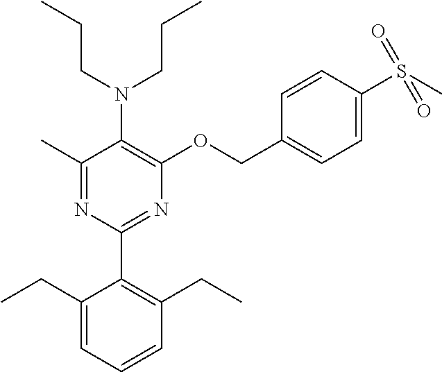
C1(C)=NC(C2=C(CC)C=CC=C2CC)=NC(OCC2=CC=C(S(C)(=O)=O)C=C2)=C1N(CCC)CCC
